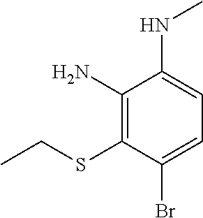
C(C)SC1=C(N)C(NC)=CC=C1Br
